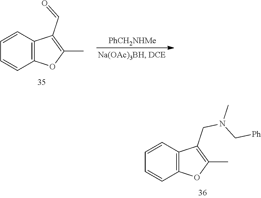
C12=C(C=CC=C1)C(CN(C[Ph])C)=C(C)O2.C12=C(C=CC=C1)C(C=O)=C(C)O2.[PhCH2NHMe]
